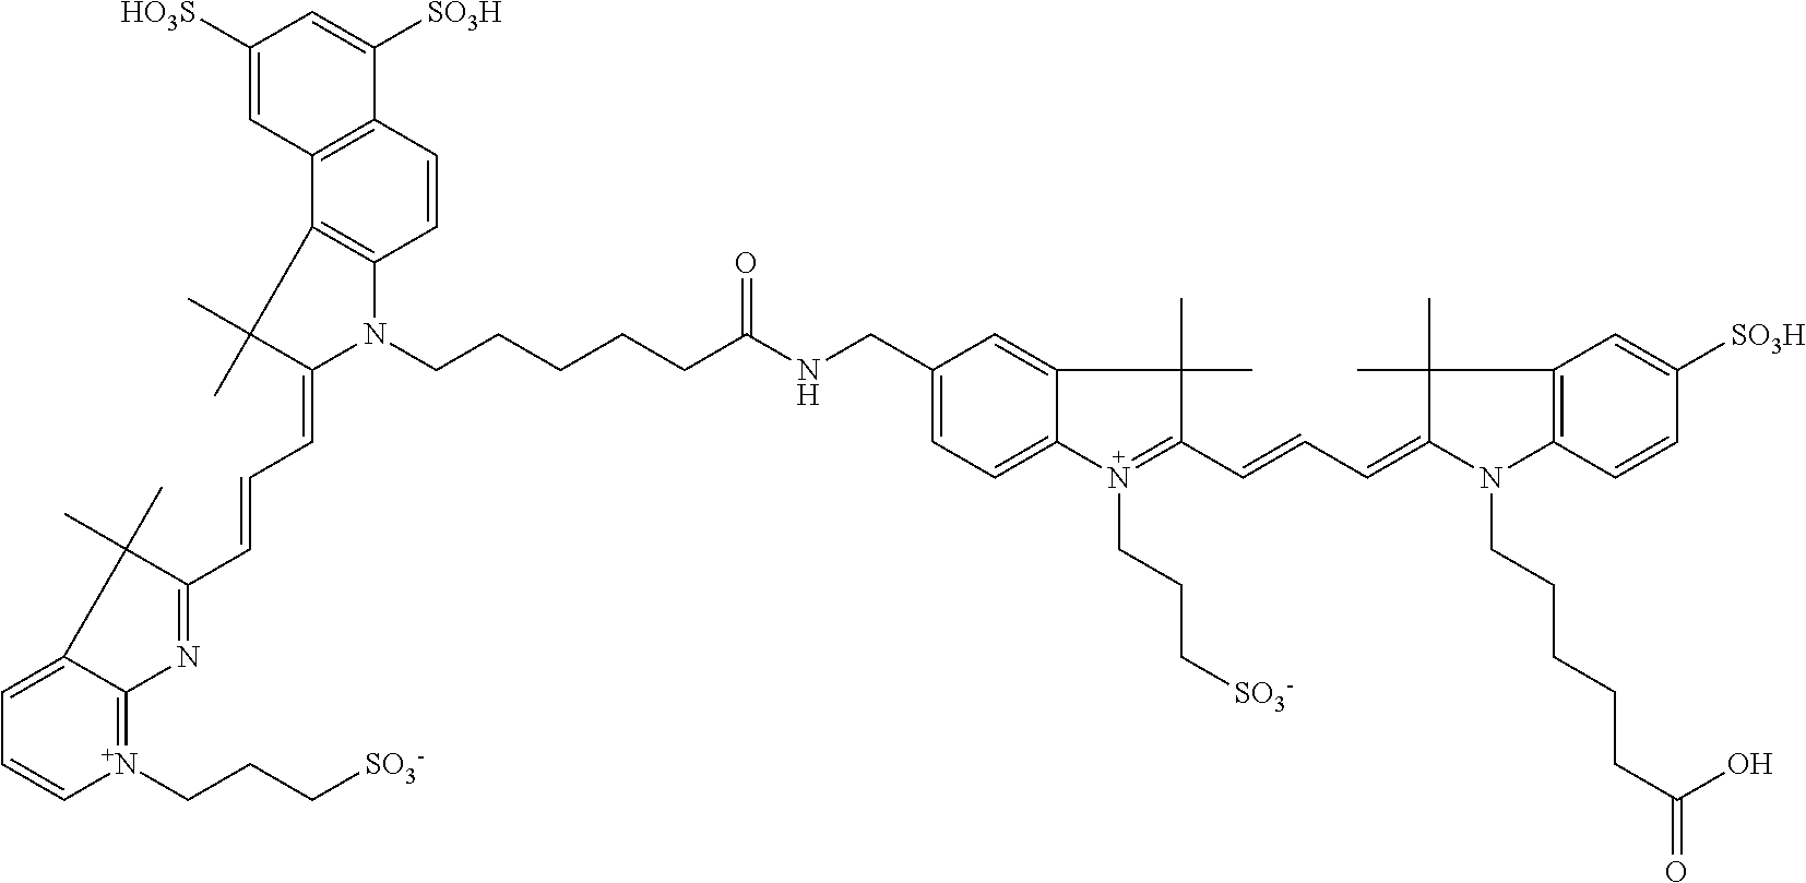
C(NCC1=CC=C2C(=C1)C(C)(C)C(C=CC=C1C(C)(C)C3=C(N1CCCCCC(=O)O)C=CC([SO3H])=C3)=N2CCC[SO3-])(CCCCCN1C2=C(C3=C(C=C2)C([SO3H])=CC([HO3S])=C3)C(C)(C)C1=CC=CC1=NC2=[N+](CCC[SO3-])C=CC=C2C1(C)C)=O
